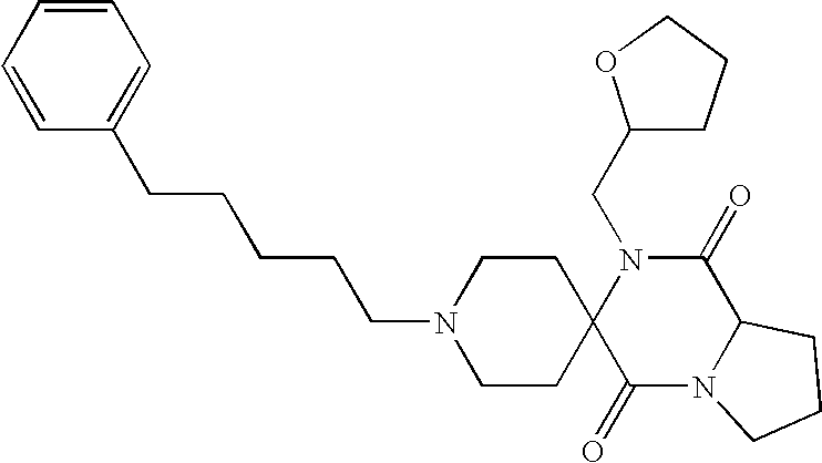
C(N1C2(C(=O)N3C(C1=O)CCC3)CCN(CCCCCC1=CC=CC=C1)CC2)C1CCCO1
